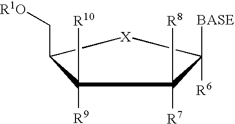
C1([R9])([R10])C(C[R1O])[X]C([BASE])([R6])C1([R8])[R7]
